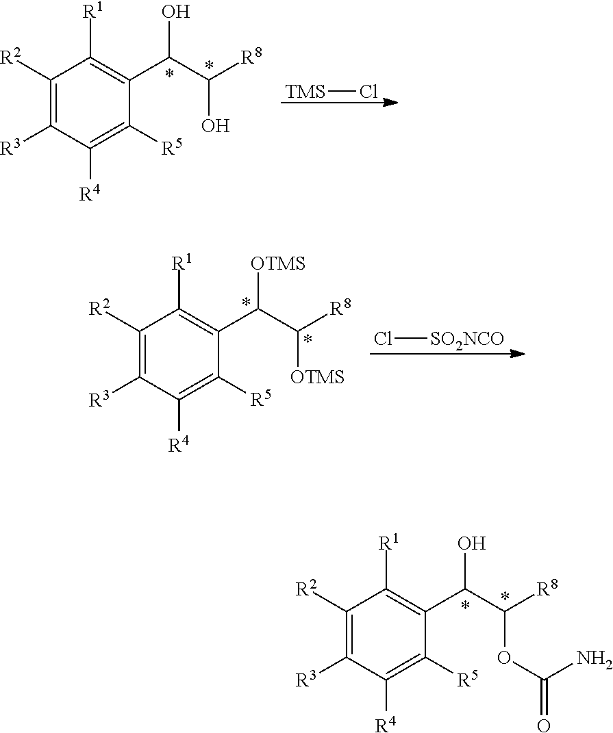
C1([R2])=C([R3])C([R4])=C([R5])C(C(C([R8])OC(N)=O)O)=C1[R1].C1([R2])=C([R3])C([R4])=C([R5])C(C(C([R8])O)O)=C1[R1].[TMS]Cl.C1([R2])=C([R3])C([R4])=C([R5])C(C(C([R8])[OTMS])[OTMS])=C1[R1].[SO2NCO]Cl
